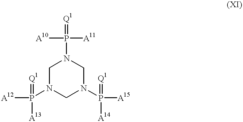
C1N(P(=[Q1])([A12])[A13])CN(P(=[Q1])([A15])[A14])CN1P([A11])([A10])=[Q1]
